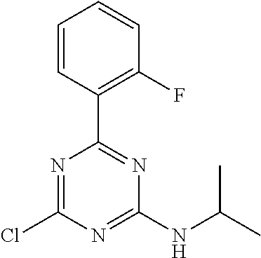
C1(Cl)=NC(C2=C(F)C=CC=C2)=NC(NC(C)C)=N1
